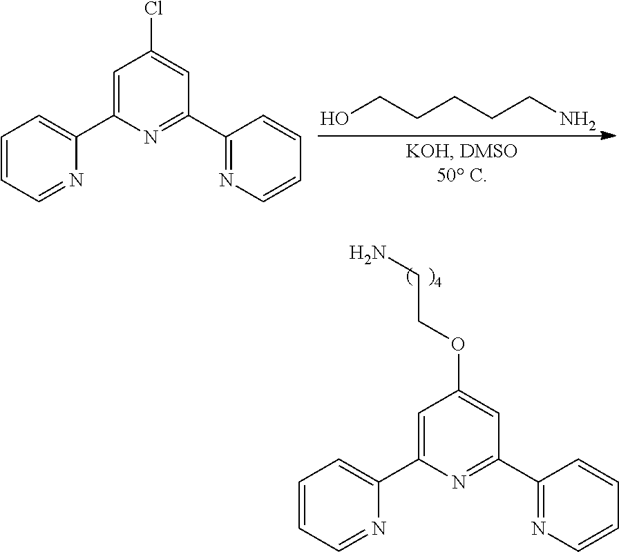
OCCCCCN.C1=CC=NC(C2=CC(Cl)=CC(C3=NC=CC=C3)=N2)=C1.C1=CC=NC(C2=CC(OCCN)=CC(C3=NC=CC=C3)=N2)=C1
